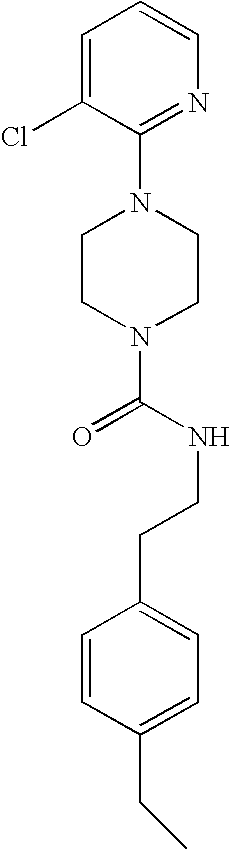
N1(C(NCCC2=CC=C(CC)C=C2)=O)CCN(C2=NC=CC=C2Cl)CC1
